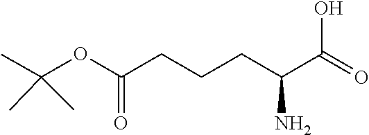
O(C(CCCC(C(O)=O)N)=O)C(C)(C)C
